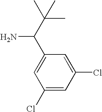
C1(Cl)=CC(Cl)=CC(C(C(C)(C)C)N)=C1
